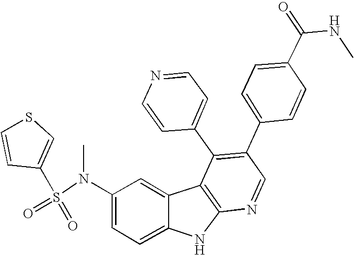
N(C1=CC=C2C(=C1)C1=C(N2)N=CC(C2=CC=C(C(NC)=O)C=C2)=C1C1=CC=NC=C1)(S(=O)(=O)C1=CSC=C1)C
